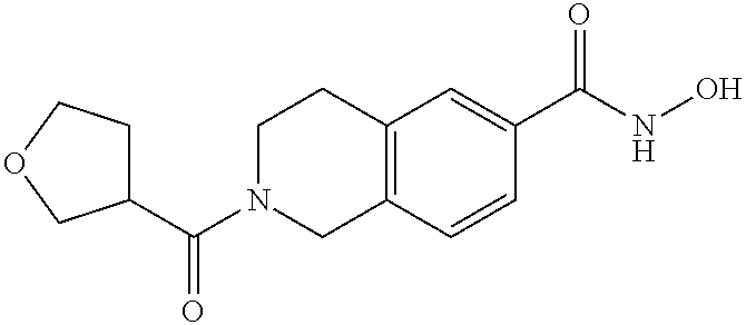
C(N1CC2=C(CC1)C=C(C(NO)=O)C=C2)(=O)C1CCOC1
